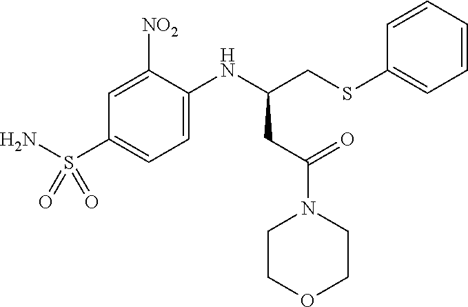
NS(C1=CC=C(NC(CSC2=CC=CC=C2)CC(N2CCOCC2)=O)C([NO2])=C1)(=O)=O
